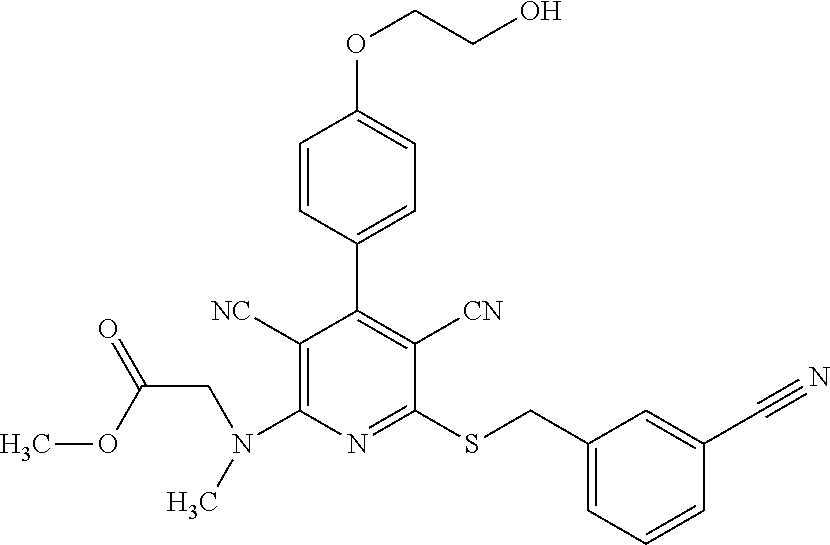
C1([NC])=C(N(CC(=O)OC)C)N=C(SCC2=CC=CC(C#N)=C2)C([CN])=C1C1=CC=C(OCCO)C=C1
